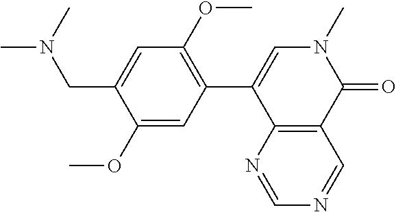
C(C1=CC(OC)=C(C2=CN(C)C(=O)C3=C2N=CN=C3)C=C1OC)N(C)C
